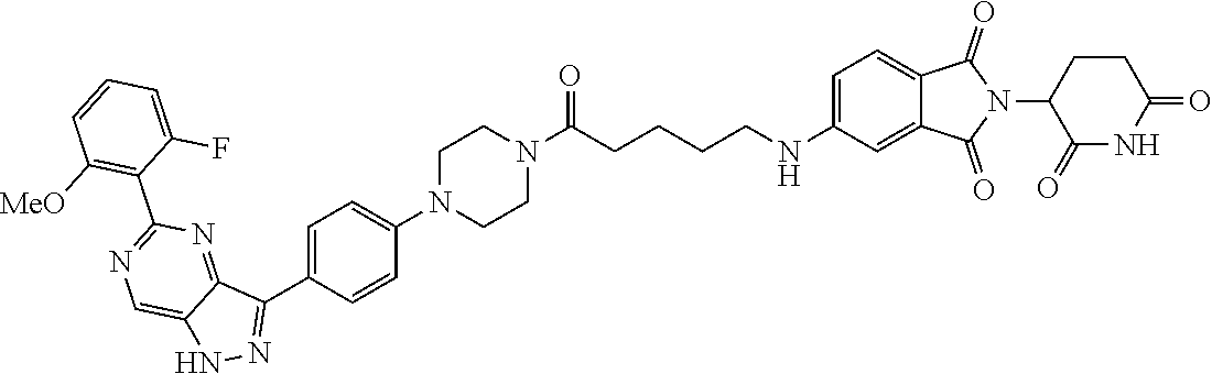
C1(C2=C([MeO])C=CC=C2F)=NC=C2C(=N1)C(C1=CC=C(N3CCN(C(CCCCNC4=CC=C5C(=O)N(C6C(=O)NC(=O)CC6)C(=O)C5=C4)=O)CC3)C=C1)=NN2
